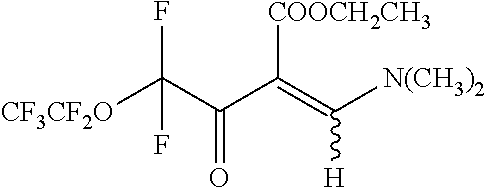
[CF3CF2O]C(C(C(=C([N(CH3)2])[H])[COOCH2CH3])=O)(F)F
